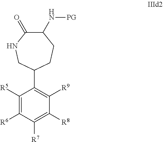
C1([R5])=C([R6])C([R7])=C([R8])C([R9])=C1C1CCC(N[PG])C(=O)NC1
